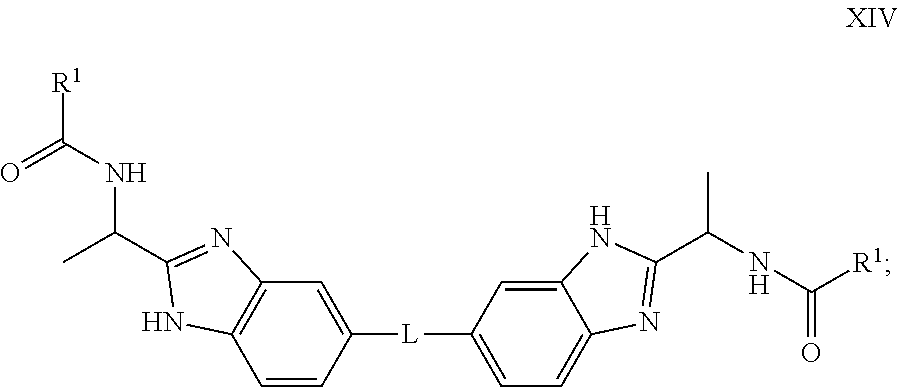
C1=CC([L]C2=CC=C3C(=C2)NC(C(NC(=O)[R1])C)=N3)=CC2=C1NC(C(C)NC([R1])=O)=N2
